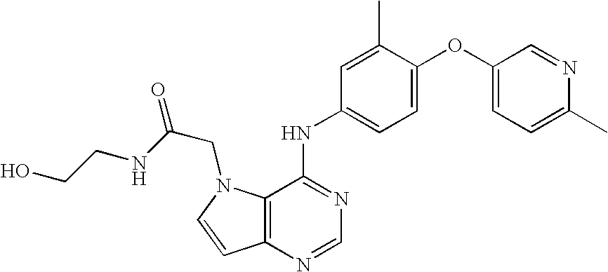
C12=C(N=CN=C1NC1=CC=C(OC3=CC=C(C)N=C3)C(C)=C1)C=CN2CC(=O)NCCO
